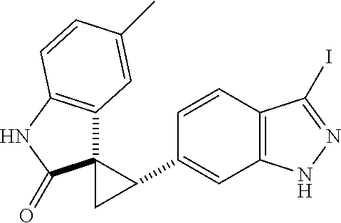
C1(C2C3(C2)C2=C(NC3=O)C=CC(C)=C2)=CC2=C(C=C1)C(I)=NN2
